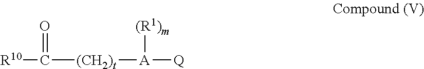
[R10]C([(CH2)t][A]([Q])[(R1)m])=O
